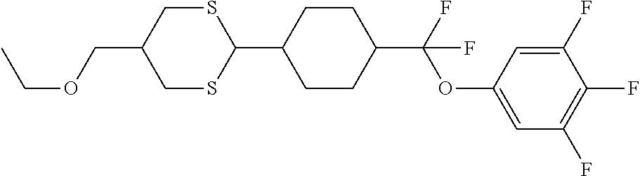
CCOCC1CSC(C2CCC(C(OC3=CC(F)=C(F)C(F)=C3)(F)F)CC2)SC1
